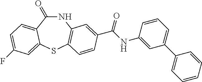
N1C(=O)C2=CC=C(F)C=C2SC2=C1C=C(C(NC1=CC(C3=CC=CC=C3)=CC=C1)=O)C=C2
